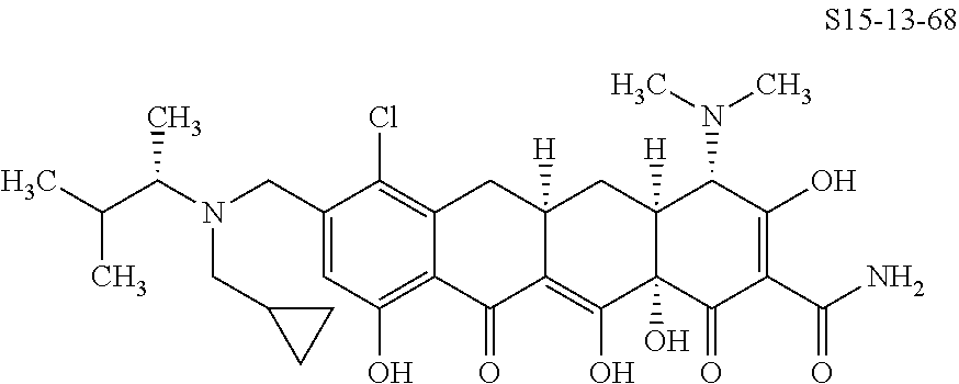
C12=C(Cl)C(CN(C(C)C(C)C)CC3CC3)=CC(O)=C1C(=O)C1=C(O)C3(O)C([H])(CC1([H])C2)C(N(C)C)C(O)=C(C(N)=O)C3=O
